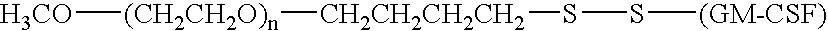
[(CH2CH2O)n]([H3CO])[CH2CH2CH2CH2]SS[(GM-CSF)]
